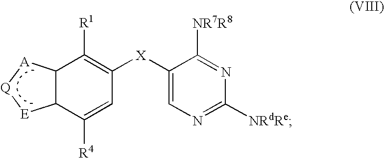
C1([R4])=CC([X]C2=CN=C([NRdRe])N=C2[NR7R8])=C([R1])C2C1[E][Q][A]2
